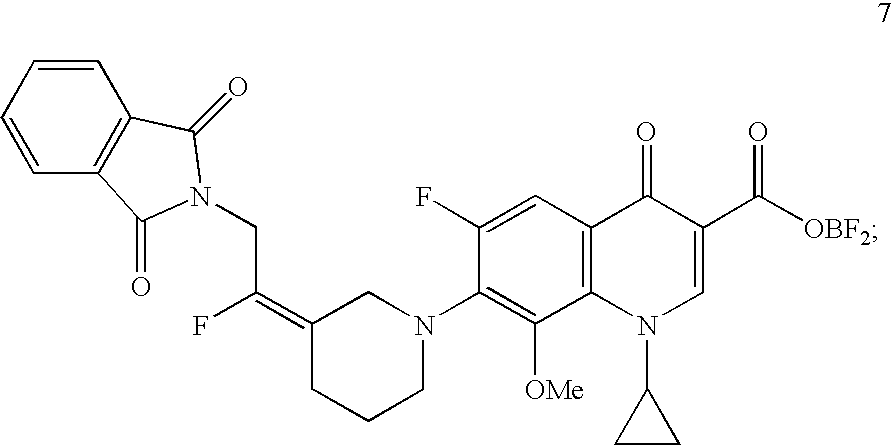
C(C(F)=C1CCCN(C2=C([OMe])C3=C(C=C2F)C(=O)C(C([OBF2])=O)=CN3C2CC2)C1)N1C(=O)C2=C(C=CC=C2)C1=O
